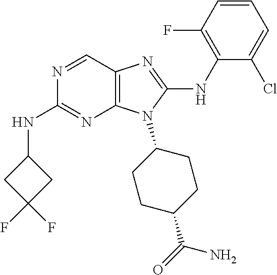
N1=CC2=C(N=C1NC1CC(F)(F)C1)N(C1CCC(C(=O)N)CC1)C(NC1=C(F)C=CC=C1Cl)=N2
